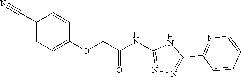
C(NC1=NN=C(C2=NC=CC=C2)N1)(=O)C(OC1=CC=C(C#N)C=C1)C
